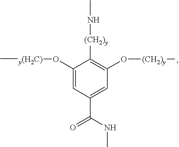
C[y(H2C)]OC1=CC(C(NC)=O)=CC(O[(CH2)y]C)=C1[(CH2)y]NC
